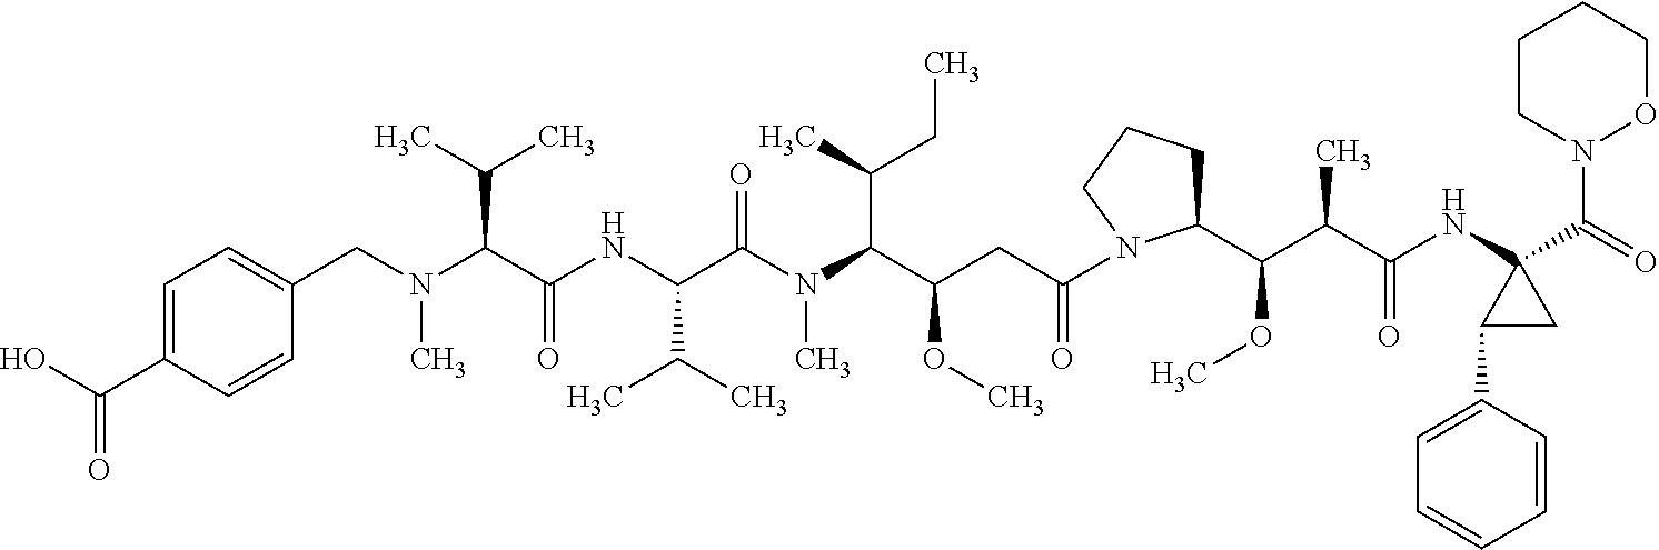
N(C(C(NC(C(N(C(C(CC(=O)N1C(C(C(C(=O)NC2(C(N3OCCCC3)=O)C(C3=CC=CC=C3)C2)C)OC)CCC1)OC)C(CC)C)C)=O)C(C)C)=O)C(C)C)(C)CC1=CC=C(C(O)=O)C=C1
